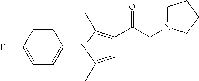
C1=CC(N2C(C)=CC(C(=O)CN3CCCC3)=C2C)=CC=C1F
